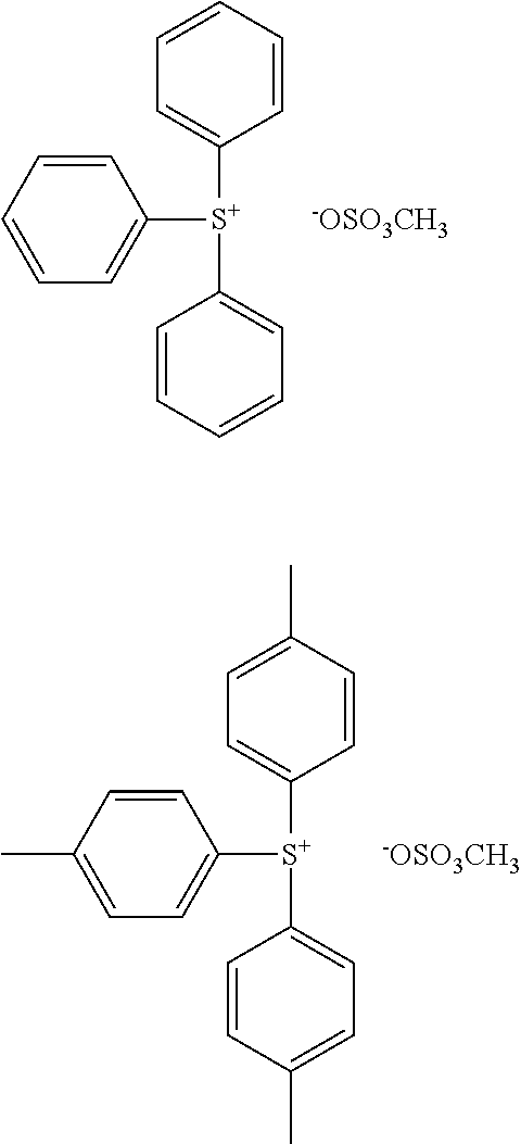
C1([S+](C2=CC=CC=C2)C2=CC=CC=C2)=CC=CC=C1.[-OSO3CH3].C1([S+](C2=CC=C(C)C=C2)C2=CC=C(C)C=C2)=CC=C(C)C=C1.[-OSO3CH3]
